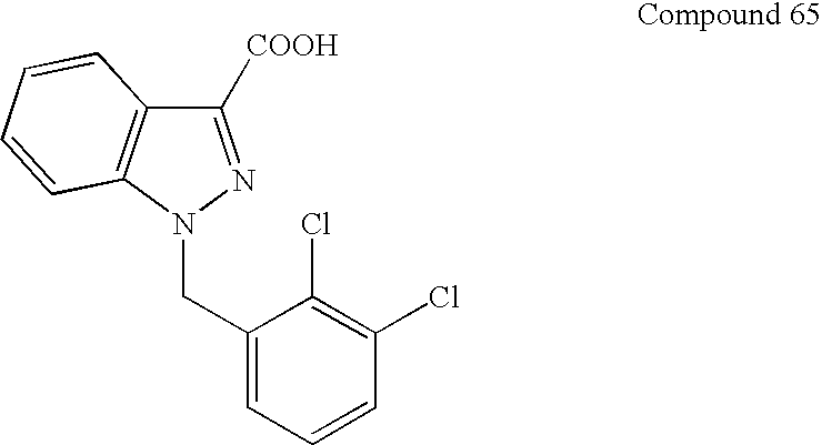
C1([COOH])=NN(CC2=CC=CC(Cl)=C2Cl)C2=C1C=CC=C2
